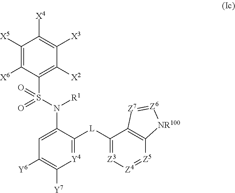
C1=C(N([R1])S(C2=C([X2])C([X3])=C([X4])C([X5])=C2[X6])(=O)=O)C([L]C2=[Z3][Z4]=[Z5]C3=C2[Z7]=[Z6][NR100]3)=[Y4]C([Y7])=C1[Y6]
